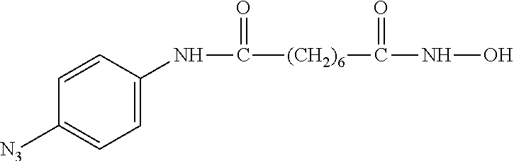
N(C([(CH2)6]C(NO)=O)=O)C1=CC=C([N3])C=C1
